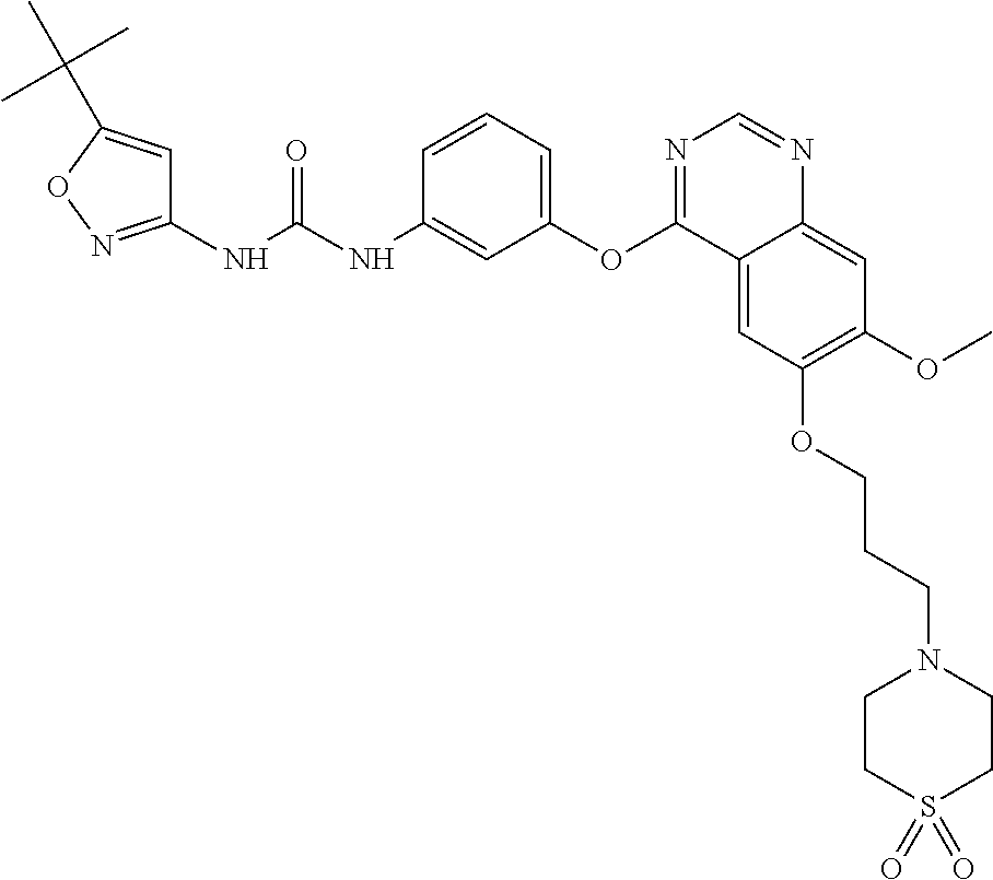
C1(NC(NC2=CC(OC3=NC=NC4=CC(OC)=C(OCCCN5CCS(=O)(=O)CC5)C=C34)=CC=C2)=O)=NOC(C(C)(C)C)=C1
